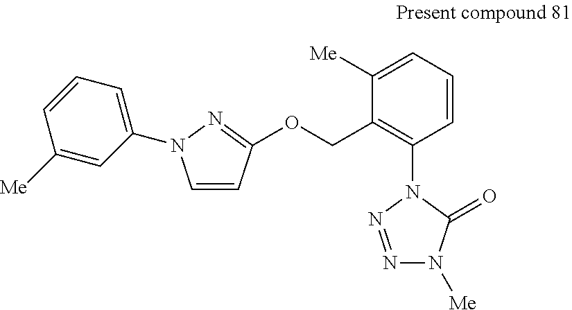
C1=CC(OCC2=C(N3C(=O)N([Me])N=N3)C=CC=C2[Me])=NN1C1=CC=CC([Me])=C1
